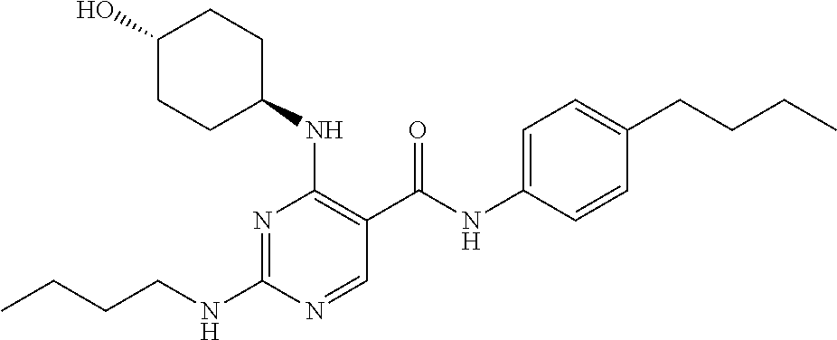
CCCCNC1=NC(NC2CCC(O)CC2)=C(C(NC2=CC=C(CCCC)C=C2)=O)C=N1
